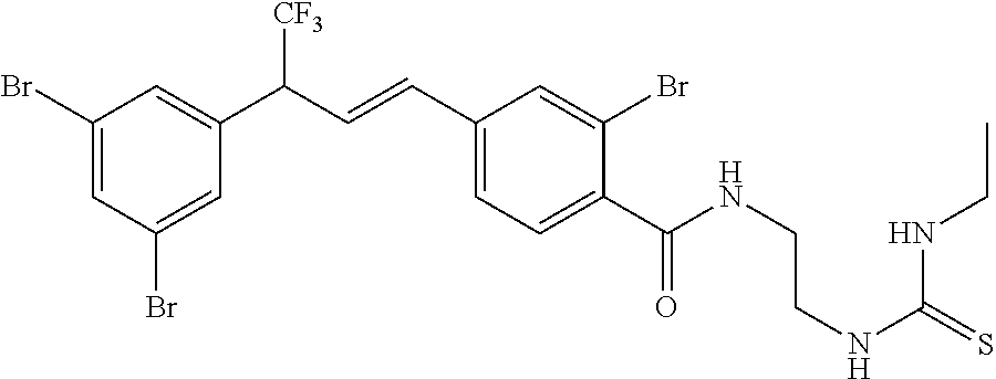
C1(Br)=CC(Br)=CC(C(C=CC2=CC=C(C(NCCNC(NCC)=S)=O)C(Br)=C2)[CF3])=C1
